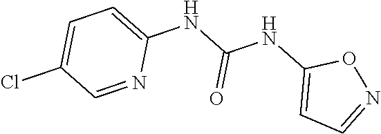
C1=C(Cl)C=NC(NC(NC2=CC=NO2)=O)=C1
